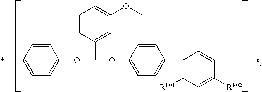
C1=CC(C)=CC=C1OC(OC1=CC=C(C2=C([R801])C=C([R802])C(C)=C2)C=C1)C1=CC(OC)=CC=C1
